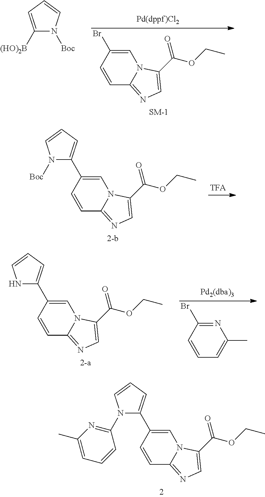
C1([(HO)2B])=CC=CN1[Boc].C1=C(Br)C=CC2=NC=C(C(OCC)=O)N12.C1=C(C2=CC=CN2[Boc])C=CC2=NC=C(C(OCC)=O)N12.C1=C(C2=CC=CN2)C=CC2=NC=C(C(OCC)=O)N12.N1=C(Br)C=CC=C1C.C1=C(C2=CC=CN2C2=NC(C)=CC=C2)C=CC2=NC=C(C(OCC)=O)N12
